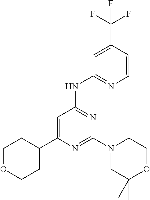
N1=C(N2CC(C)(C)OCC2)N=C(NC2=NC=CC(C(F)(F)F)=C2)C=C1C1CCOCC1
